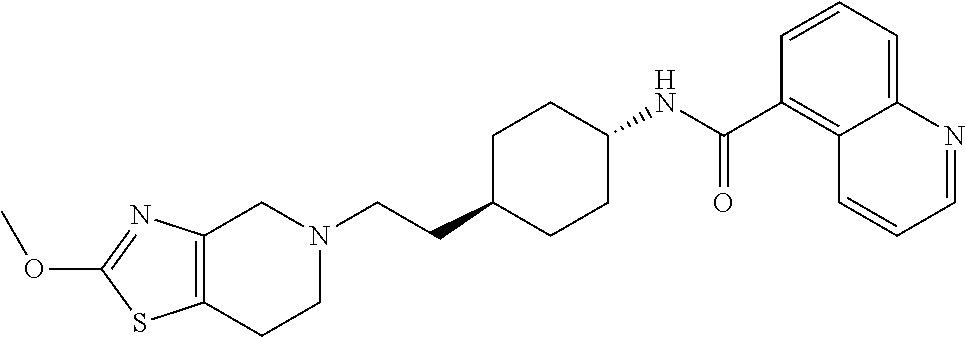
C1(OC)=NC2=C(S1)CCN(CCC1CCC(NC(C3=C4C(=CC=C3)N=CC=C4)=O)CC1)C2
